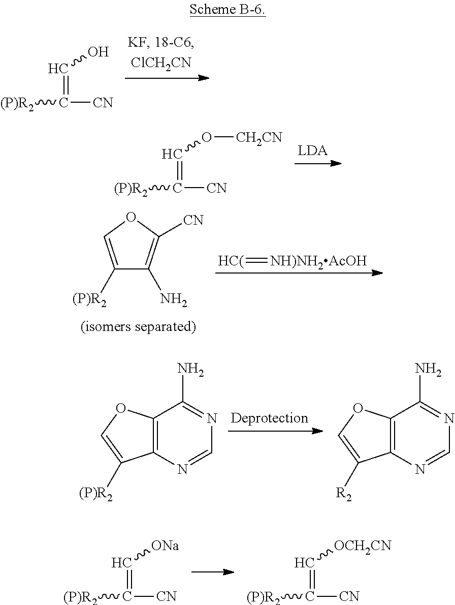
[(P)R2]C([CN])=CO.[(P)R2]C([CN])=CO[CH2CN].C1([(P)R2])=COC([CN])=C1N.[HC(]=[NH)NH2AcOH].C12=C(OC=C1[(P)R2])C(N)=NC=N2.C12=C(OC=C1[R2])C(N)=NC=N2.[(P)R2]C([CN])=C[ONa].[(P)R2]C([CN])=C[OCH2CN]
